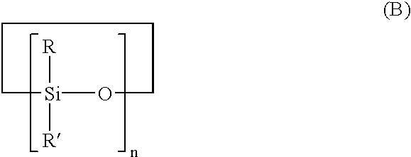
[Si]1([R])([R])OCCCC1
